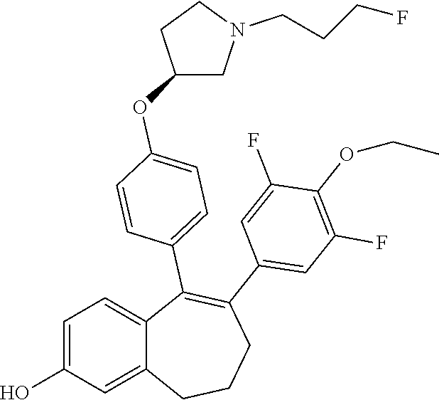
C1=C(O)C=C2C(=C1)C(C1=CC=C(OC3CN(CCCF)CC3)C=C1)=C(C1=CC(F)=C(OCC)C(F)=C1)CCC2
